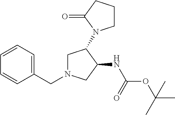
C1(CN2CC(N3CCCC3=O)C(NC(=O)OC(C)(C)C)C2)=CC=CC=C1
